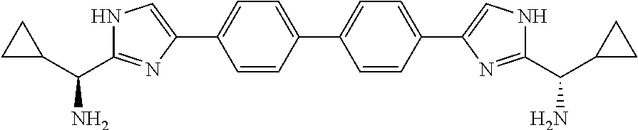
C1=CC(C2=CC=C(C3=CNC(C(C4CC4)N)=N3)C=C2)=CC=C1C1=CNC(C(C2CC2)N)=N1
